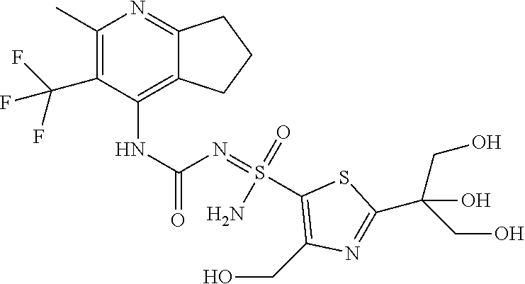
C1(NC(=O)N=S(C2=C(CO)N=C(C(CO)(CO)O)S2)(=O)N)=C2C(=NC(C)=C1C(F)(F)F)CCC2
